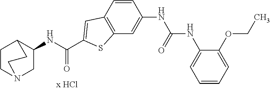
C1(NC(C2=CC3=C(C=C(NC(NC4=CC=CC=C4OCC)=O)C=C3)S2)=O)CN2CCC1CC2
